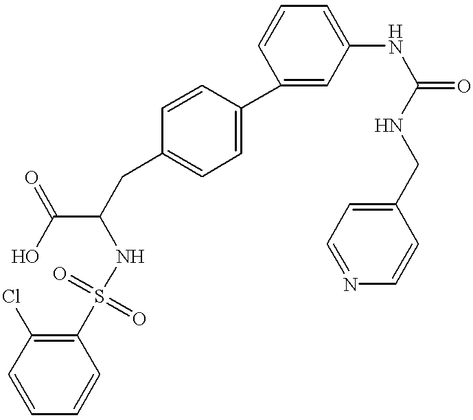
ClC1=C(S(=O)(=O)NC(C(O)=O)CC2=CC=C(C3=CC(NC(NCC4=CC=NC=C4)=O)=CC=C3)C=C2)C=CC=C1
